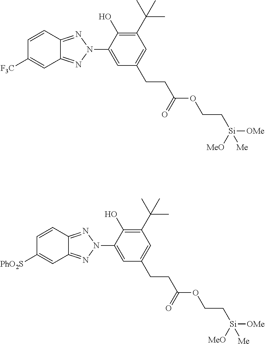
C1(C(C)(C)C)=C(O)C(N2N=C3C=C([F3C])C=CC3=N2)=CC(CCC(OCC[Si]([OMe])([MeO])[Me])=O)=C1.C1(C(C)(C)C)=C(O)C(N2N=C3C=C([PhO2S])C=CC3=N2)=CC(CCC(OCC[Si]([OMe])([MeO])[Me])=O)=C1
